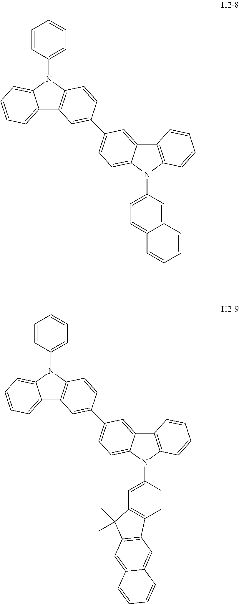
C12=CC=CC=C1N(C1=CC=CC=C1)C1=C2C=C(C2=CC=C3C(=C2)C2=C(N3C3=CC=C4C(=C3)C=CC=C4)C=CC=C2)C=C1.C12=CC=CC=C1N(C1=CC=CC=C1)C1=C2C=C(C2=CC=C3C(=C2)C2=C(N3C3=CC4=C(C=C3)C3=C(C4(C)C)C=C4C(=C3)C=CC=C4)C=CC=C2)C=C1
